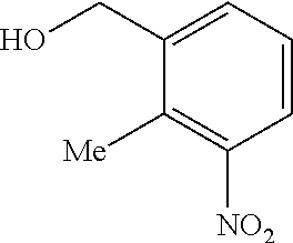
C1=CC=C(CO)C([Me])=C1[NO2]
